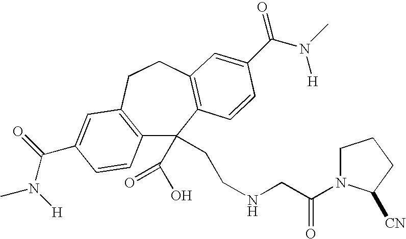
C12=C(CCC3=C(C1(C(O)=O)CCNCC(=O)N1CCCC1[CN])C=CC(C(=O)N([H])C)=C3)C=C(C(N(C)[H])=O)C=C2
